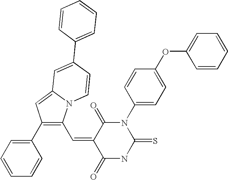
C12=CC(C3=CC=CC=C3)=C(C=C3C(=O)NC(=S)N(C4=CC=C(OC5=CC=CC=C5)C=C4)C3=O)N1C=CC(C1=CC=CC=C1)=C2
